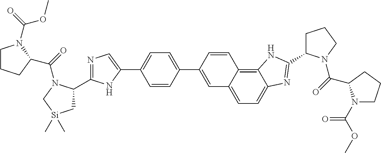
C1(C2=CC3=CC=C4C(=C3C=C2)NC(C2CCCN2C(=O)C2N(C(OC)=O)CCC2)=N4)=CC=C(C2=CN=C(C3C[Si](C)(C)CN3C(=O)C3CCCN3C(OC)=O)N2)C=C1
